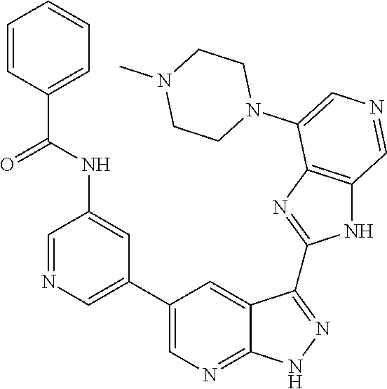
C1=NC=C(C2=CN=C3C(=C2)C(C2=NC4=C(N2)C=NC=C4N2CCN(C)CC2)=NN3)C=C1NC(C1=CC=CC=C1)=O
